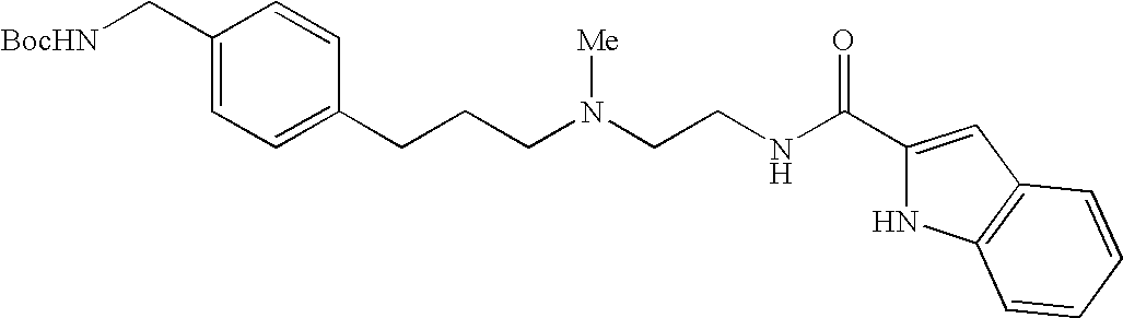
C1(C[BocHN])=CC=C(CCCN(CCNC(C2=CC3=C(N2)C=CC=C3)=O)[Me])C=C1
